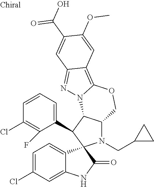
C1=CC=C(C2C3C(N(CC4CC4)C24C2=CC=C(Cl)C=C2NC4=O)COC2=C4C(=NN32)C=C(C(O)=O)C(OC)=C4)C(F)=C1Cl
